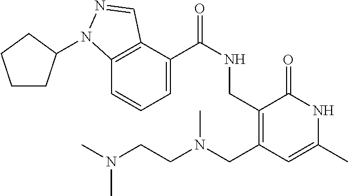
O=C(NCC1=C(CN(CCN(C)C)C)C=C(C)NC1=O)C1=CC=CC2=C1C=NN2C1CCCC1
